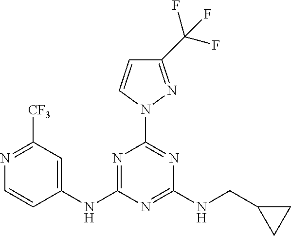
C1(NC2=NC(N3N=C(C(F)(F)F)C=C3)=NC(NCC3CC3)=N2)=CC([CF3])=NC=C1
